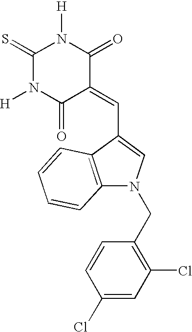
S=C1N([H])C(=O)C(=CC2=CN(CC3=C(Cl)C=C(Cl)C=C3)C3=C2C=CC=C3)C(=O)N1[H]
